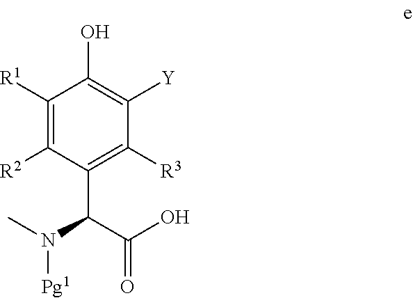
C1([Y])=C(O)C([R1])=C([R2])C(C(C(O)=O)N(C)[Pg1])=C1[R3]
